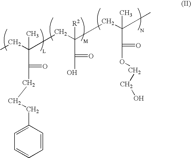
CCC(C)(C(=O)CCCC1=CC=CC=C1)CC(C(=O)O)([R2])CC(CC)(C(=O)OCCO)C
